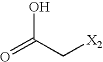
OC(C[X2])=O
